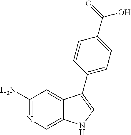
C1(N)=NC=C2C(=C1)C(C1=CC=C(C(=O)O)C=C1)=CN2
